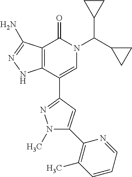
C12=C(C(C3=NN(C)C(C4=C(C)C=CC=N4)=C3)=CN(C(C3CC3)C3CC3)C1=O)NN=C2N
